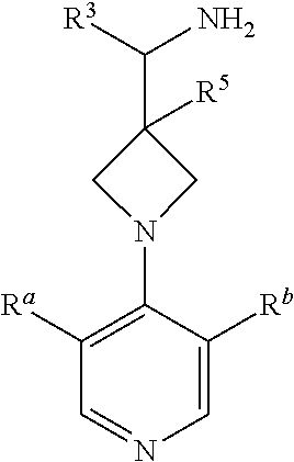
C1(N2CC(C([R3])N)([R5])C2)=C([Ra])C=NC=C1[Rb]
